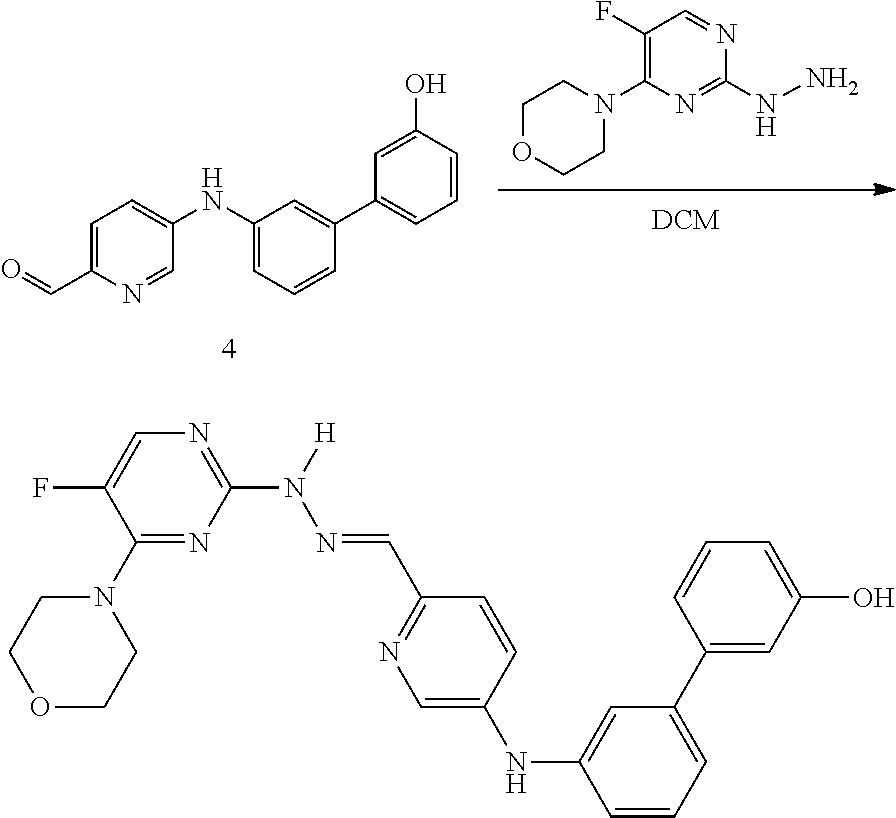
C1(F)=C(N2CCOCC2)N=C(NN)N=C1.C1=C(C=O)N=CC(NC2=CC=CC(C3=CC=CC(O)=C3)=C2)=C1.C1(N2CCOCC2)=NC(N([H])N=CC2=NC=C(NC3=CC(C4=CC(O)=CC=C4)=CC=C3)C=C2)=NC=C1F
